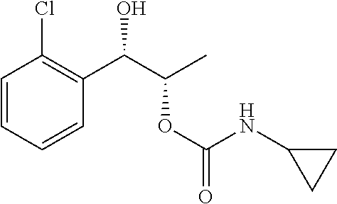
C1=CC=CC(C(C(C)OC(NC2CC2)=O)O)=C1Cl
